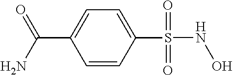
C1(S(NO)(=O)=O)=CC=C(C(=O)N)C=C1
